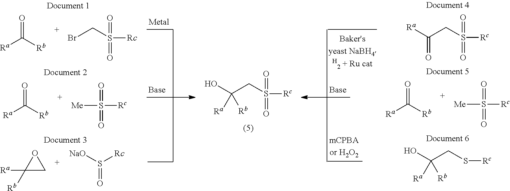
O1C([Rb])([Ra])C1.[NaO]S([Rc])=O.O=C([Rb])[Ra].C(S([Rc])(=O)=O)Br.O=C([Rb])[Ra].[Me]S([Rc])(=O)=O.O=C([Rb])[Ra].[Me]S([Rc])(=O)=O.[Rb]C(O)(CS[Rc])[Ra].O=C([Ra])CS([Rc])(=O)=O.[Rb]C(O)(CS([Rc])(=O)=O)[Ra]
